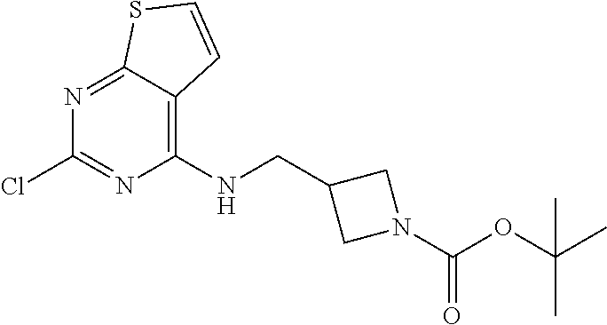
C12=NC(Cl)=NC(NCC3CN(C(OC(C)(C)C)=O)C3)=C1C=CS2
